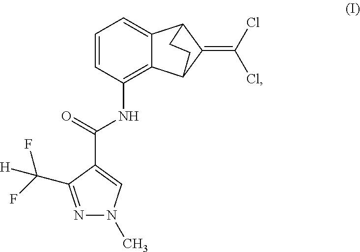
N1=C(C(F)(F)[H])C(C(=O)NC2=C3C(=CC=C2)C2C(=C(Cl)Cl)C3CC2)=CN1C
